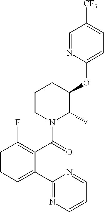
C1(OC2CCCN(C(C3=C(F)C=CC=C3C3=NC=CC=N3)=O)C2C)=CC=C([CF3])C=N1
